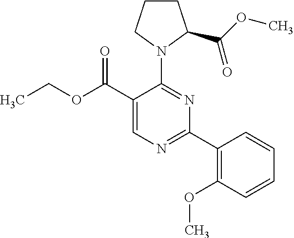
C1(N2CCCC2C(OC)=O)=NC(C2=C(OC)C=CC=C2)=NC=C1C(OCC)=O
